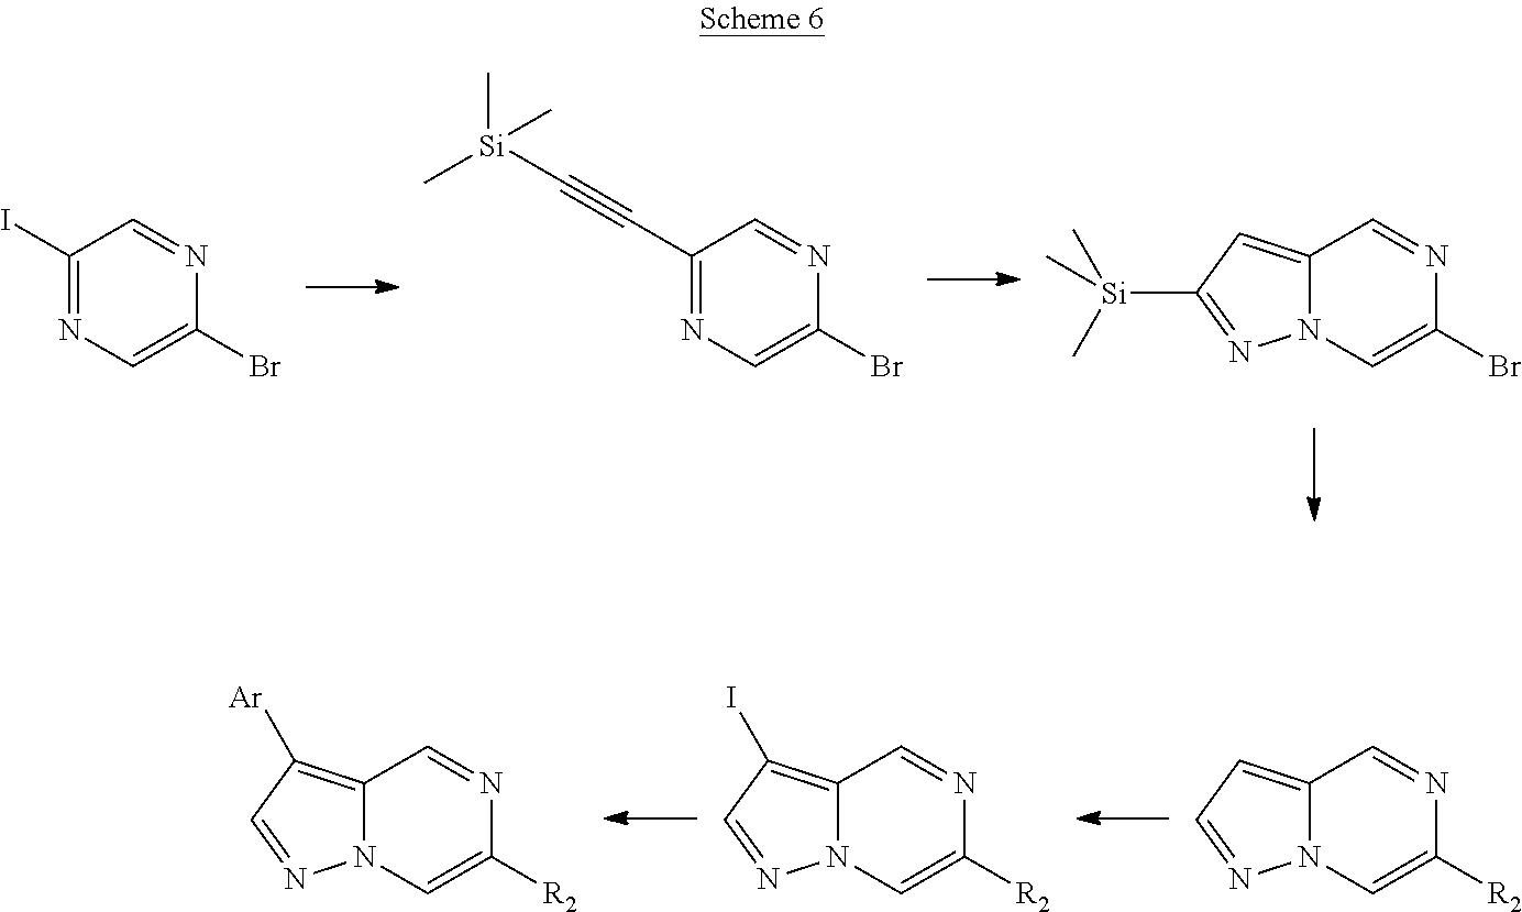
C1(I)=NC=C(Br)N=C1.C1(C#C[Si](C)(C)C)=NC=C(Br)N=C1.C12=CC([Si](C)(C)C)=NN1C=C(Br)N=C2.C12=CC=NN1C=C([R2])N=C2.C12=C(I)C=NN1C=C([R2])N=C2.C12=C([Ar])C=NN1C=C([R2])N=C2
